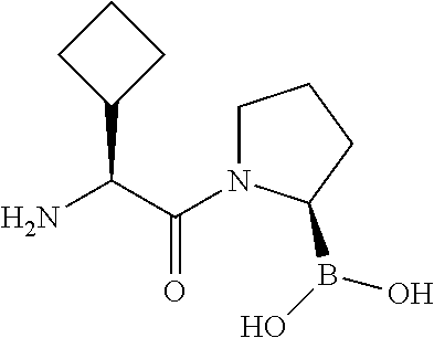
NC(C(=O)N1CCCC1B(O)O)C1CCC1
